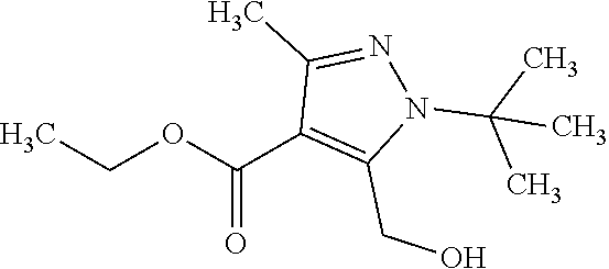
CCOC(C1=C(CO)N(C(C)(C)C)N=C1C)=O
